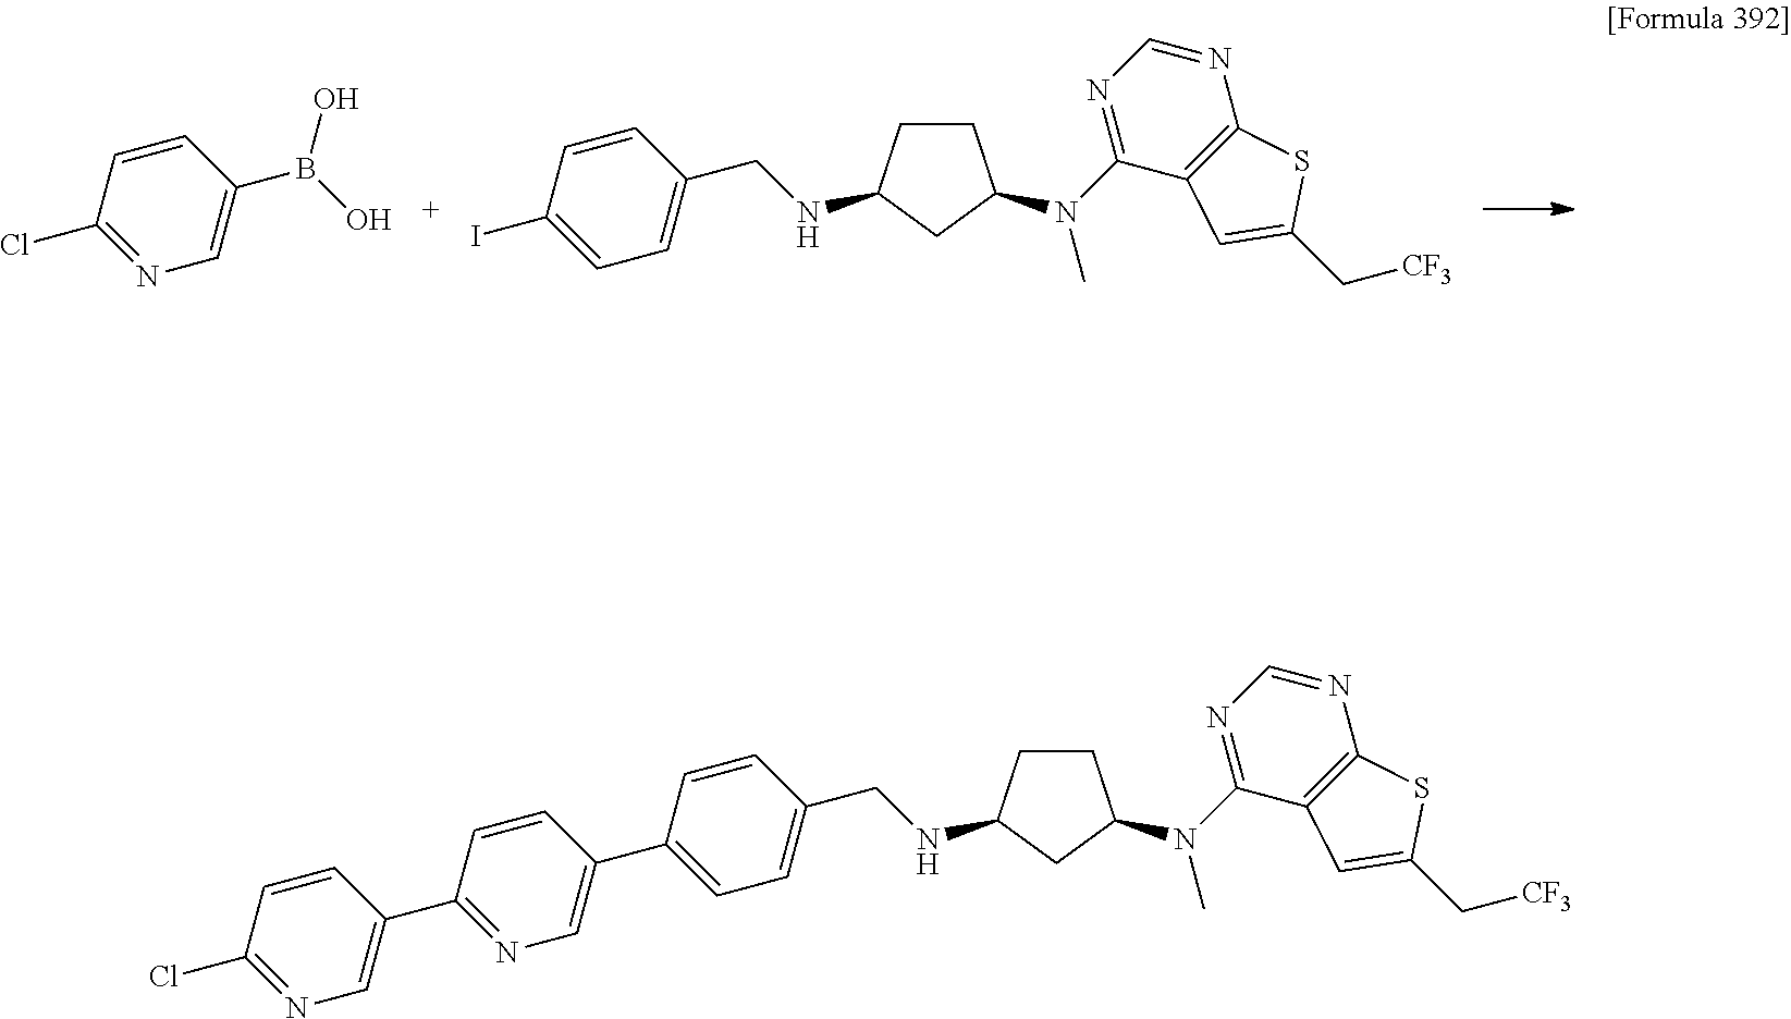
N1=C(Cl)C=CC(B(O)O)=C1.C1CC(NCC2=CC=C(I)C=C2)CC1N(C1=NC=NC2=C1C=C(C[CF3])S2)C.C1CC(NCC2=CC=C(C3=CN=C(C4=CN=C(Cl)C=C4)C=C3)C=C2)CC1N(C1=NC=NC2=C1C=C(C[CF3])S2)C
